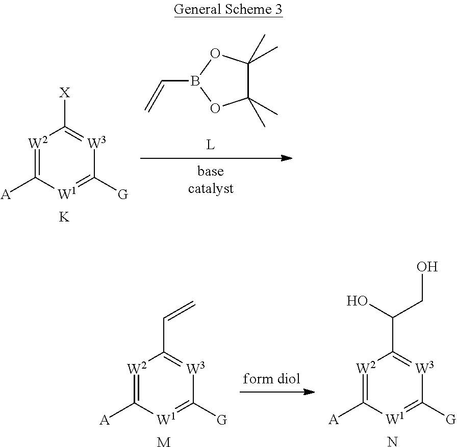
C(B1OC(C)(C)C(C)(C)O1)=C.[W2]1=C([A])[W1]=C([G])[W3]=C1[X].[K].[W2]1=C([A])[W1]=C([G])[W3]=C1C=C.[M].[W2]1=C([A])[W1]=C([G])[W3]=C1C(CO)O.N
